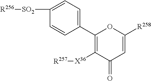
C1(C2=C([X36][R257])C(=O)C=C([R258])O2)=CC=C([SO2][R256])C=C1
